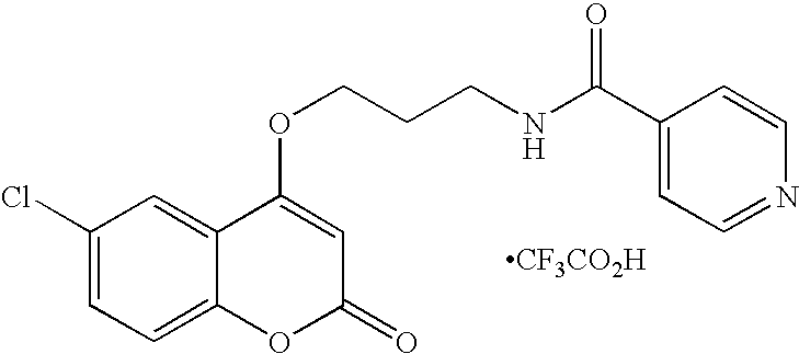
C1(Cl)=CC=C2C(=C1)C(OCCCNC(C1=CC=NC=C1)=O)=CC(=O)O2.[CF3CO2H]
